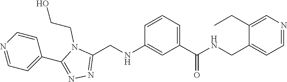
C1=NC=C(CC)C(CNC(C2=CC=CC(NCC3=NN=C(C4=CC=NC=C4)N3CCO)=C2)=O)=C1
